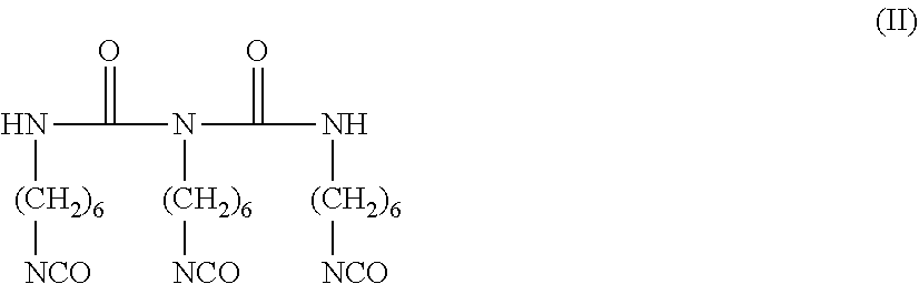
C(=O)(N[(CH2)6][NCO])N(C(=O)N[(CH2)6][NCO])[(CH2)6][NCO]
